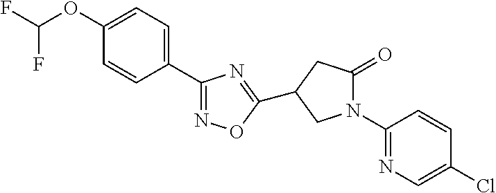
C1=C(OC(F)F)C=CC(C2=NOC(C3CC(=O)N(C4=NC=C(Cl)C=C4)C3)=N2)=C1
